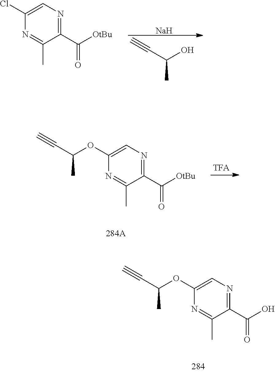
C#CC(C)O.[Na].C1(Cl)=CN=C(C([OtBu])=O)C(C)=N1.C1(OC(C#C)C)=CN=C(C([OtBu])=O)C(C)=N1.C1(OC(C#C)C)=CN=C(C(O)=O)C(C)=N1
